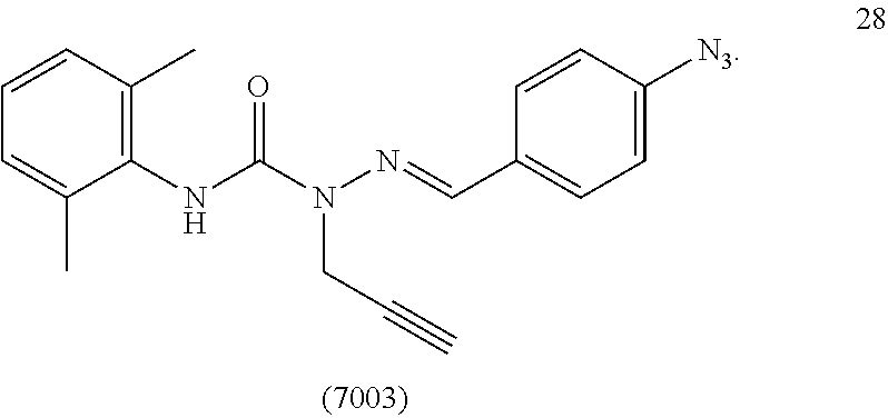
C1(NC(N(N=CC2=CC=C([N3])C=C2)CC#C)=O)=C(C)C=CC=C1C
